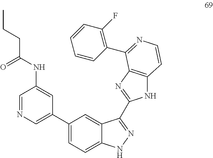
C1(C2=CN=CC(NC(CCC)=O)=C2)=CC=C2C(=C1)C(C1=NC3=C(N1)C=CN=C3C1=C(F)C=CC=C1)=NN2
